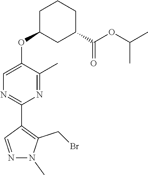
CN1N=CC(C2=NC=C(OC3CCCC(C(OC(C)C)=O)C3)C(C)=N2)=C1CBr
